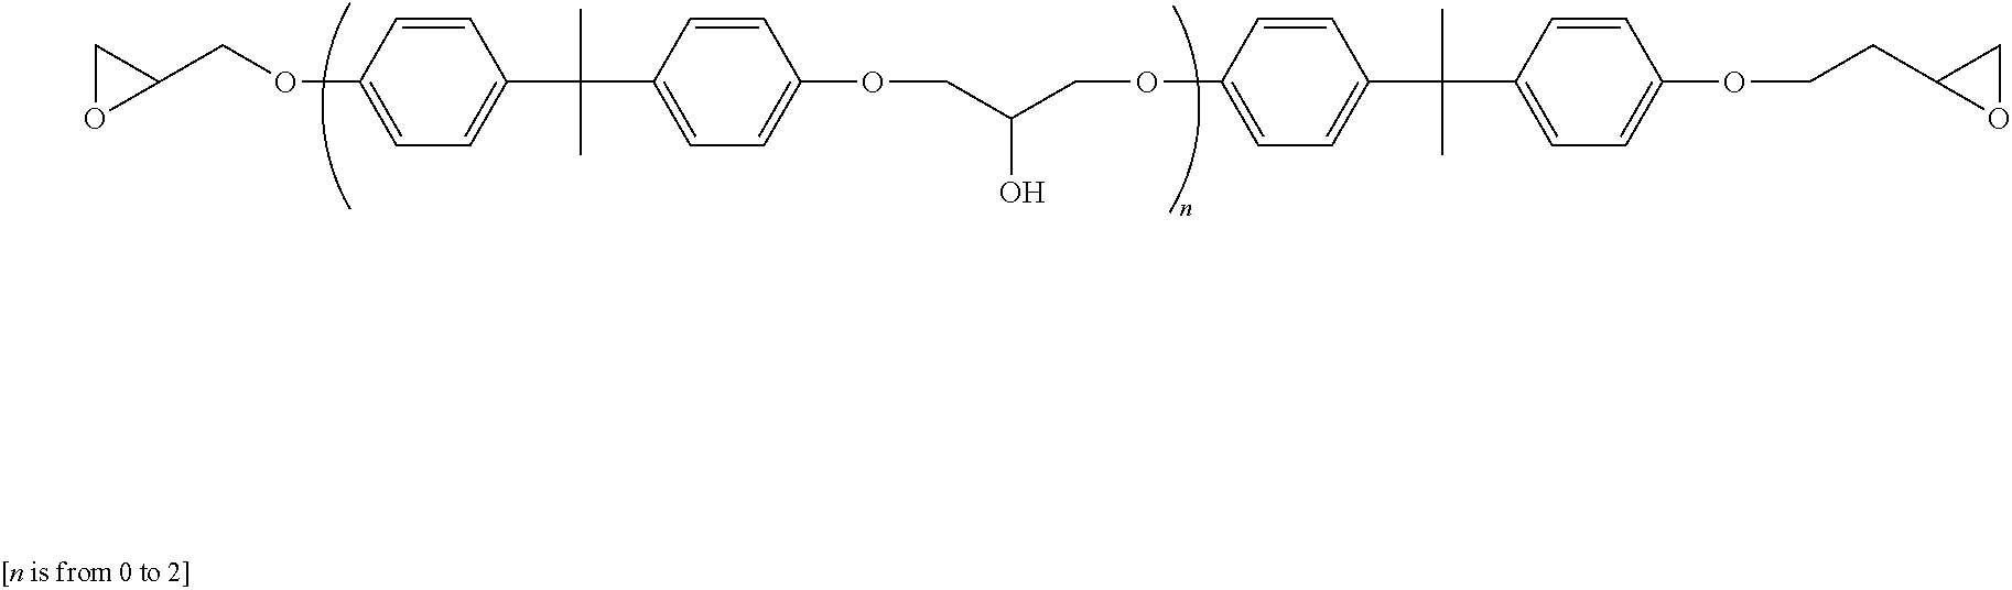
C1OC1COC1=CC=C(C(C)(C)C2=CC=C(OCC(COC3=CC=C(C(C)(C)C4=CC=C(OCCC5OC5)C=C4)C=C3)O)C=C2)C=C1
